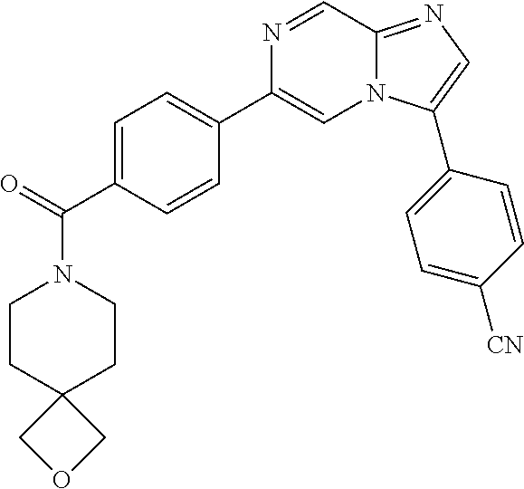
C1CC2(CCN1C(=O)C1=CC=C(C3=CN4C(=NC=C4C4=CC=C([CN])C=C4)C=N3)C=C1)COC2
